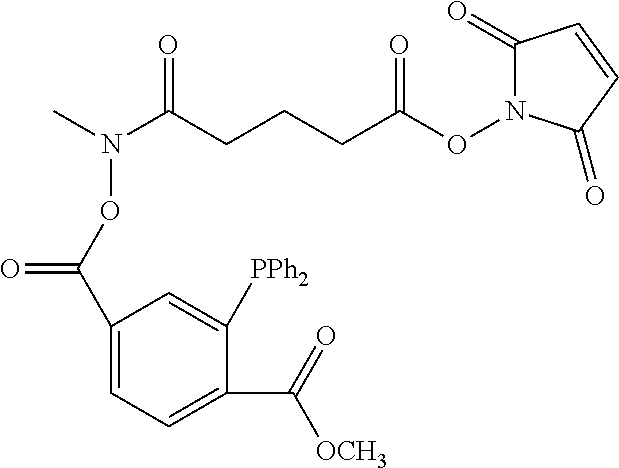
C1(=O)N(OC(CCCC(N(C)OC(C2=CC=C(C([OCH3])=O)C([PPh2])=C2)=O)=O)=O)C(=O)C=C1
